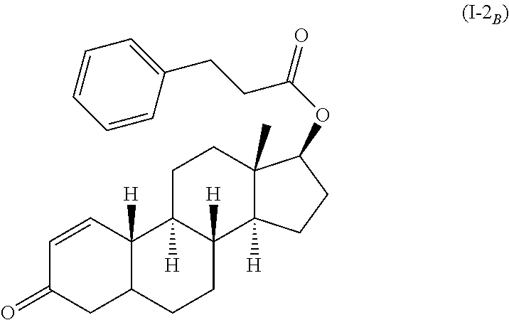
C1=CC2([H])C(CC1=O)CCC1([H])C2([H])CCC2(C)C1([H])CCC2OC(=O)CCC1=CC=CC=C1
